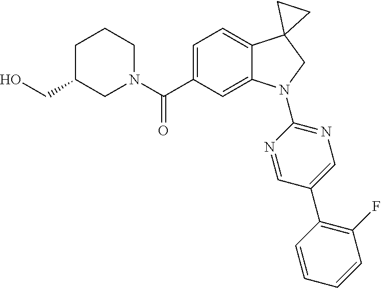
N1(C(C2=CC=C3C(=C2)N(C2=NC=C(C4=C(F)C=CC=C4)C=N2)CC32CC2)=O)CCCC(CO)C1
